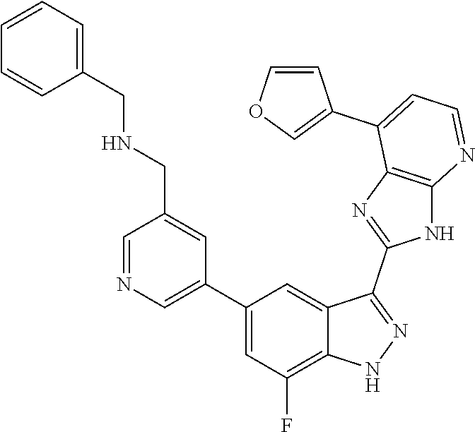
C1=NC=C(C2=CC(F)=C3C(=C2)C(C2=NC4=C(N2)N=CC=C4C2=COC=C2)=NN3)C=C1CNCC1=CC=CC=C1
